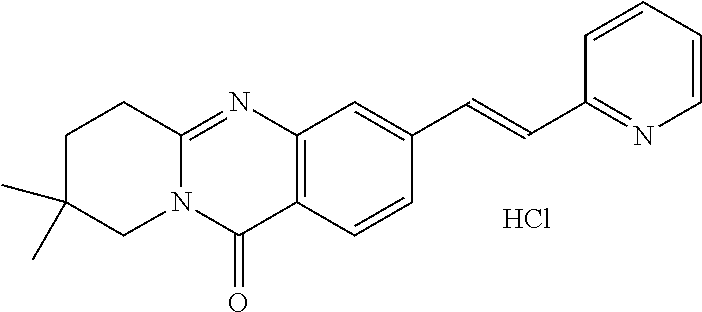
C12=C(C=CC(C=CC3=NC=CC=C3)=C1)C(=O)N1C(=N2)CCC(C)(C)C1.Cl
